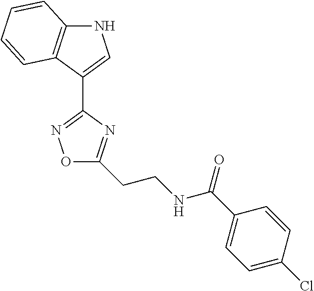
N1C2=C(C(C3=NOC(CCNC(C4=CC=C(Cl)C=C4)=O)=N3)=C1)C=CC=C2
